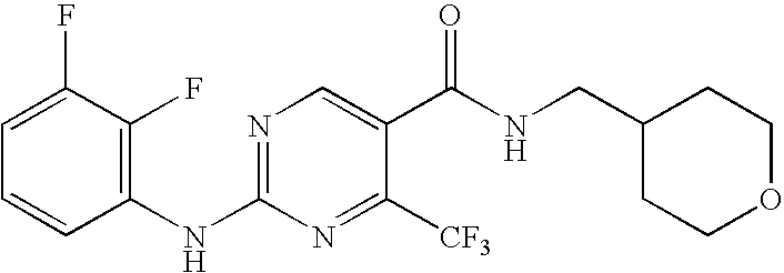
C1(NC2=NC=C(C(NCC3CCOCC3)=O)C([CF3])=N2)=C(F)C(F)=CC=C1
